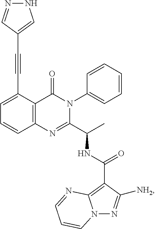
C1(C#CC2=CNN=C2)=CC=CC2=C1C(=O)N(C1=CC=CC=C1)C(C(C)NC(C1=C3N(N=C1[NH2])C=CC=N3)=O)=N2
